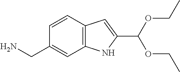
C1=CC2=C(C=C1CN)NC(C(OCC)OCC)=C2
